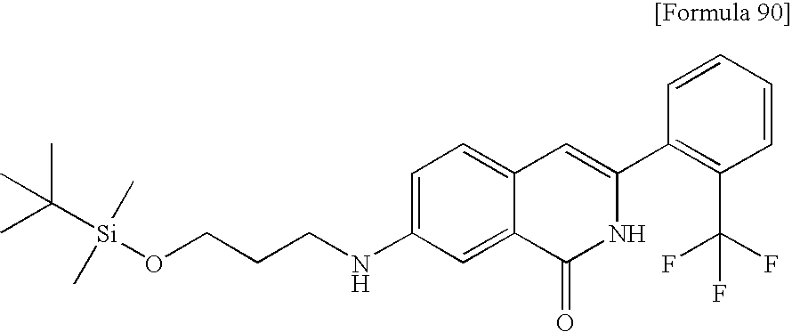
C1=CC=CC(C2=CC3=CC=C(NCCCO[Si](C(C)(C)C)(C)C)C=C3C(=O)N2)=C1C(F)(F)F
